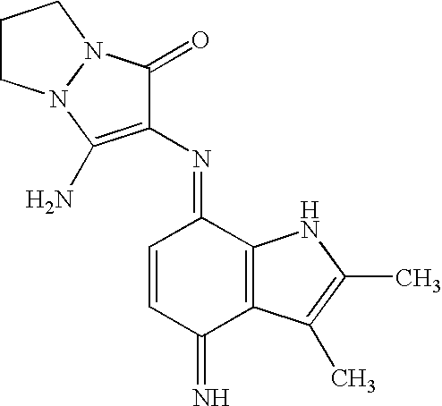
C1CN2N(C1)C(=O)C(N=C1C=CC(=N)C3=C1NC(C)=C3C)=C2N
